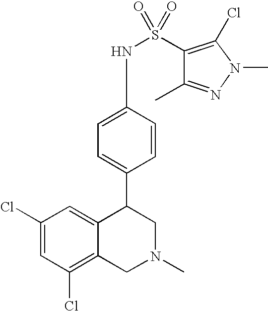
C1(Cl)=CC(Cl)=C2C(=C1)C(C1=CC=C(NS(=O)(=O)C3=C(Cl)N(C)N=C3C)C=C1)CN(C)C2
